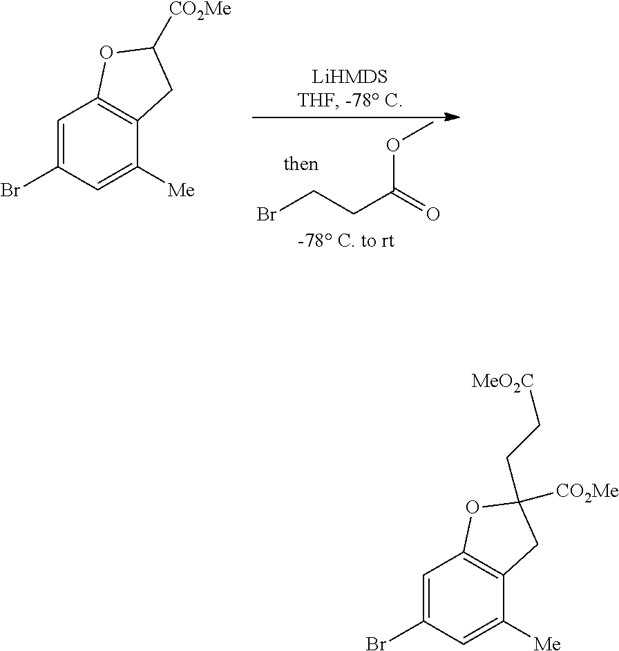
C12=C(C([Me])=CC(Br)=C1)CC([CO2Me])O2.BrCCC(=O)OC.C12=C(C([Me])=CC(Br)=C1)CC(CC[MeO2C])([CO2Me])O2
